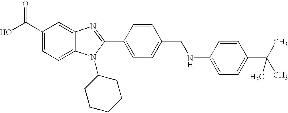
OC(C1=CC=C2C(=C1)N=C(C1=CC=C(CNC3=CC=C(C(C)(C)C)C=C3)C=C1)N2C1CCCCC1)=O
